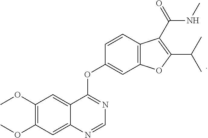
C1(OC)=C(OC)C=C2C(=C1)N=CN=C2OC1=CC2=C(C=C1)C(C(=O)NC)=C(C(C)C)O2
